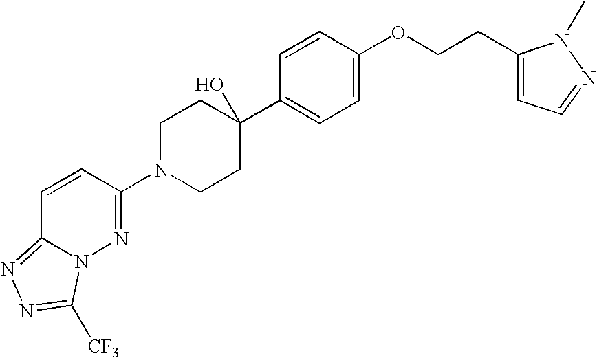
C1(OCCC2=CC=NN2C)=CC=C(C2(O)CCN(C3=NN4C(=NN=C4[CF3])C=C3)CC2)C=C1
